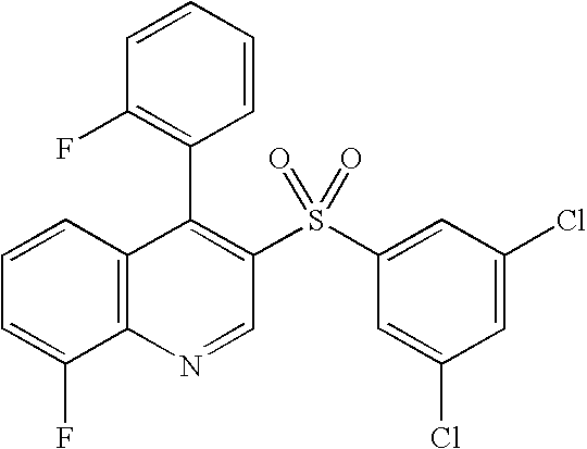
C12=C(C=CC=C1F)C(C1=C(F)C=CC=C1)=C(S(C1=CC(Cl)=CC(Cl)=C1)(=O)=O)C=N2
